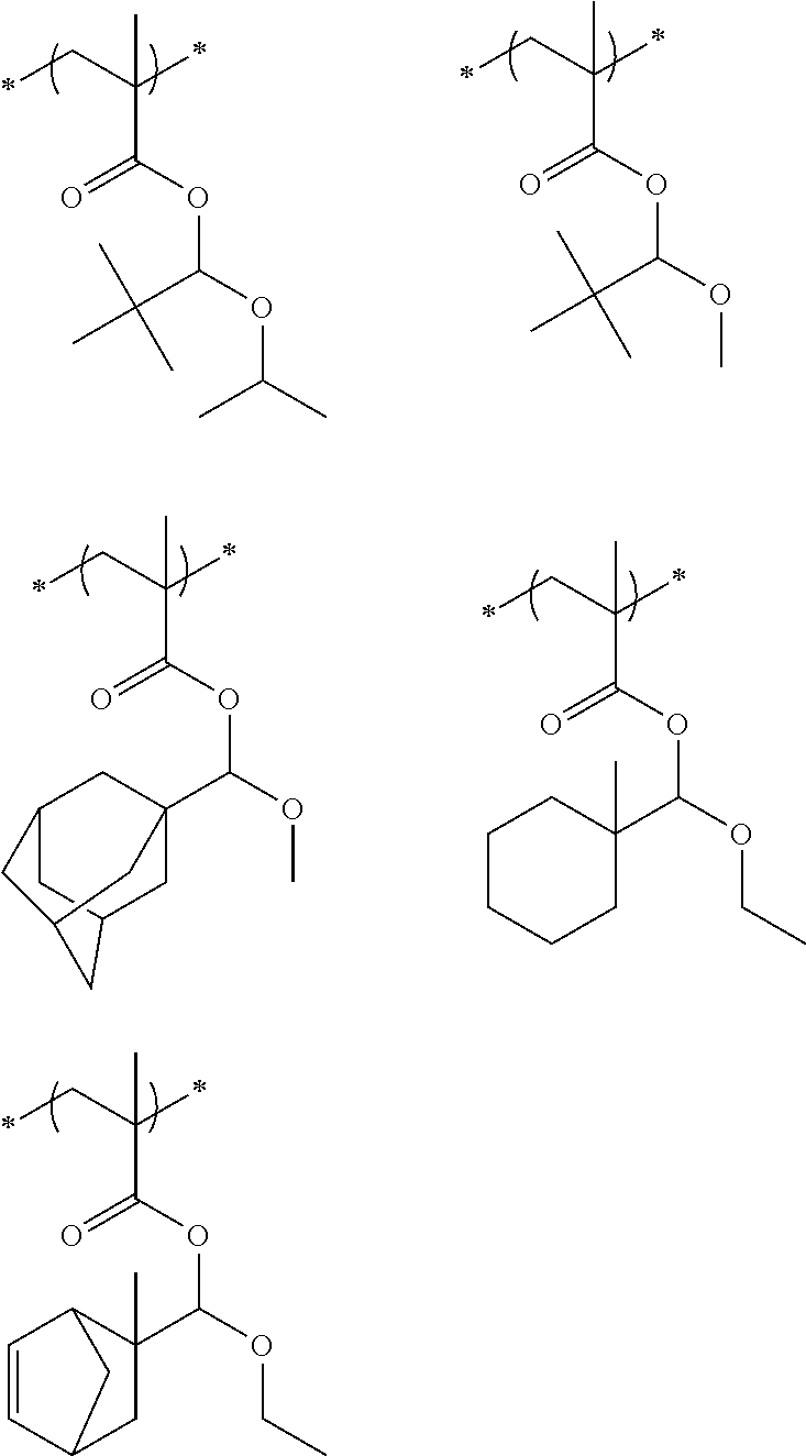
*CC(*)(C)C(=O)OC(OCC)C1(C)C2C=CC(C1)C2.*CC(*)(C)C(=O)OC(OC(C)C)C(C)(C)C.*CC(*)(C)C(=O)OC(OC)C(C)(C)C.*CC(*)(C)C(=O)OC(OC)C12CC3CC(C1)CC(C3)C2.*CC(*)(C)C(=O)OC(OCC)C1(C)CCCCC1
